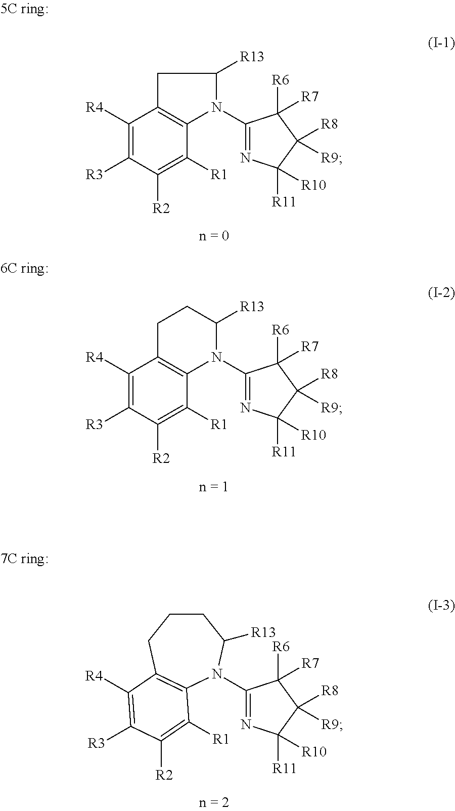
C1([R4])=C([R3])C([R2])=C([R1])C2=C1CC([R13])N2C1=NC([R11])([R10])C([R8])([R9])C1([R7])[R6].C1([R4])=C([R3])C([R2])=C([R1])C2=C1CCC([R13])N2C1=NC([R11])([R10])C([R8])([R9])C1([R7])[R6].C1(N2C3=C(CCCC2[R13])C([R4])=C([R3])C([R2])=C3[R1])=NC([R11])([R10])C([R8])([R9])C1([R7])[R6]
